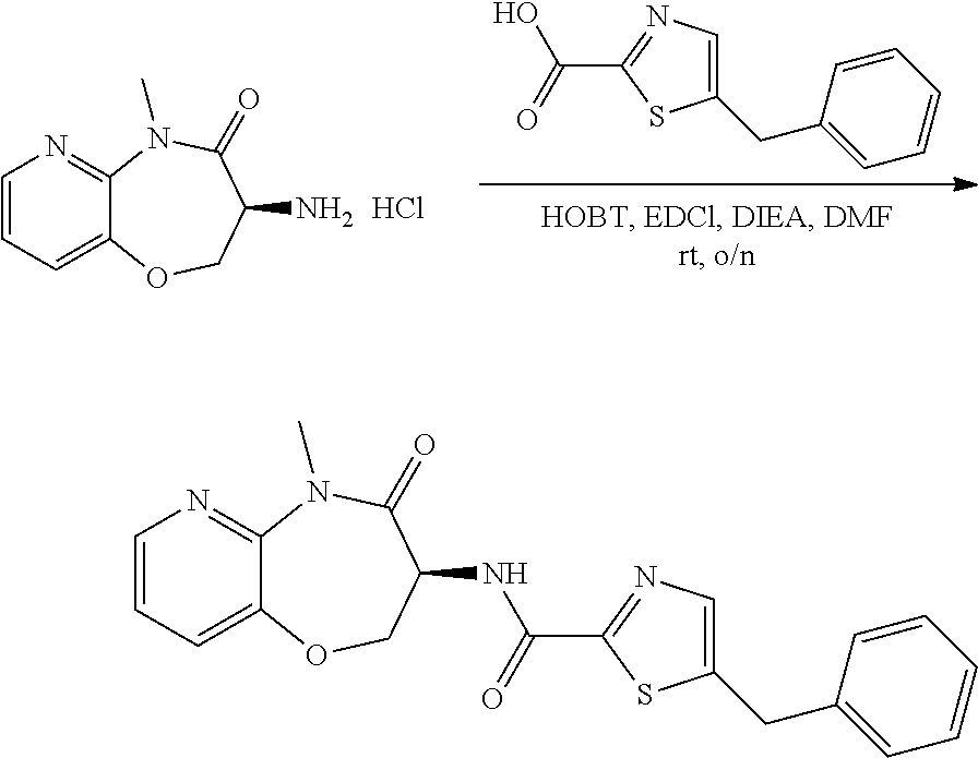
C1(CC2=CC=CC=C2)=CN=C(C(=O)O)S1.Cl.C12=CC=CN=C1N(C)C(=O)C(N)CO2.C12=CC=CN=C1N(C)C(=O)C(NC(=O)C1=NC=C(CC3=CC=CC=C3)S1)CO2
